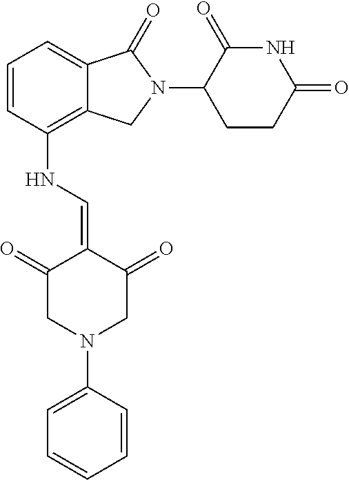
C1=CC(NC=C2C(=O)CN(C3=CC=CC=C3)CC2=O)=C2C(=C1)C(=O)N(C1CCC(=O)NC1=O)C2
